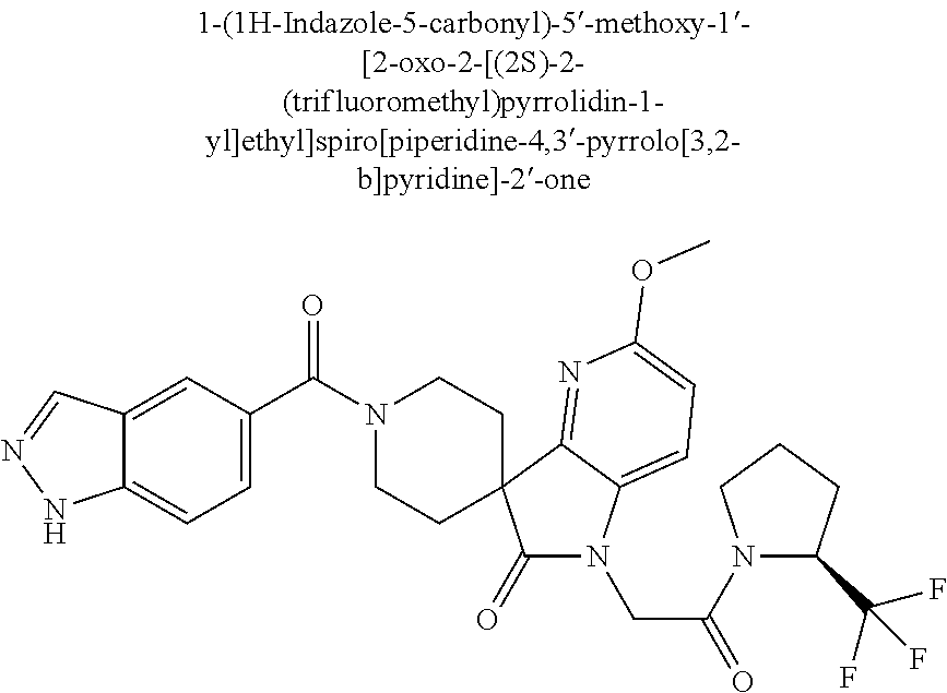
N1(C(C2=CC=C3C(=C2)C=NN3)=O)CCC2(CC1)C(=O)N(CC(=O)N1C(C(F)(F)F)CCC1)C1=CC=C(OC)N=C12
